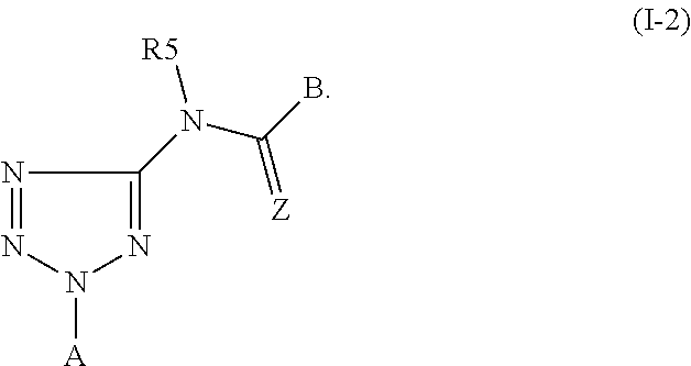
N1=NN([A])N=C1N([R5])C(B)=[Z]
